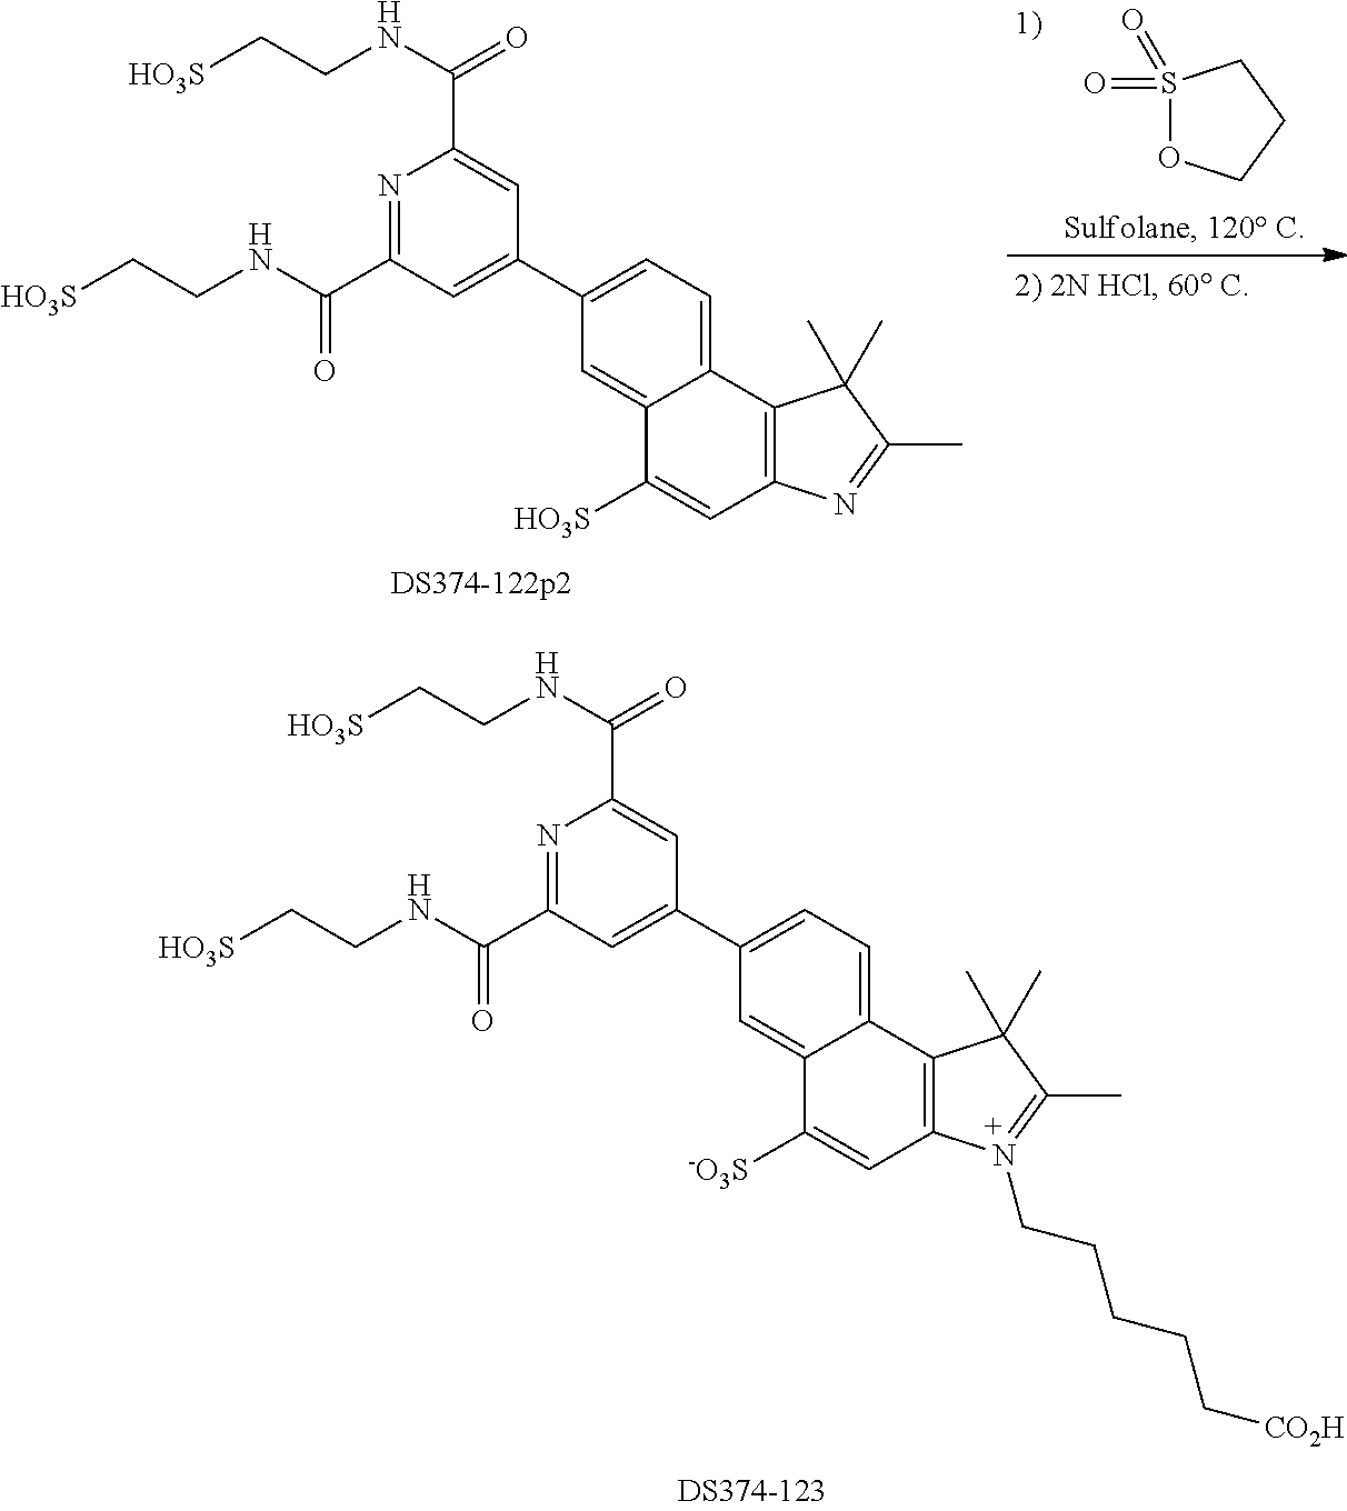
N1=C(C(NCC[HO3S])=O)C=C(C2=CC=C3C(=C2)C([-O3S])=CC2=C3C(C)(C)C(C)=N2CCCCC[CO2H])C=C1C(NCC[HO3S])=O.N1=C(C(NCC[HO3S])=O)C=C(C2=CC=C3C(=C2)C([HO3S])=CC2=C3C(C)(C)C(C)=N2)C=C1C(NCC[HO3S])=O.S1(=O)(=O)OCCC1
